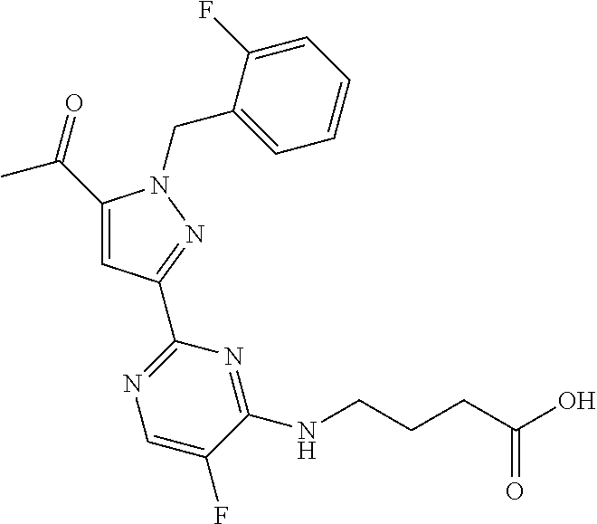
C(C1=CC(C2=NC=C(F)C(NCCCC(=O)O)=N2)=NN1CC1=CC=CC=C1F)(C)=O
